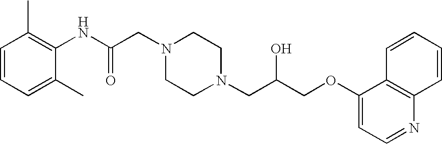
C1=CC=C(C)C(NC(CN2CCN(CC(COC3=CC=NC4=C3C=CC=C4)O)CC2)=O)=C1C
